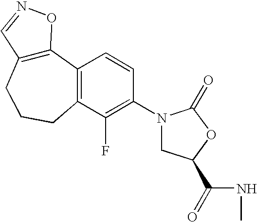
C12=C(CCCC3=C1C=CC(N1CC(C(NC)=O)OC1=O)=C3F)C=NO2
